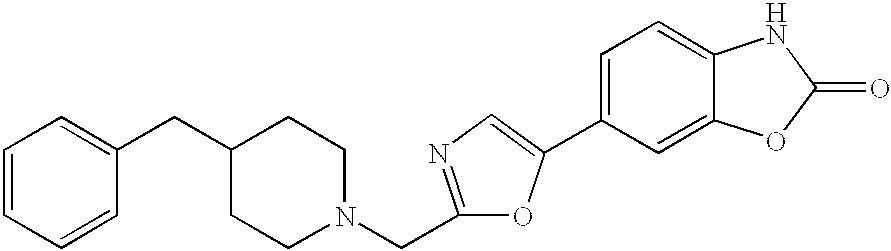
C1=CC=CC(CC2CCN(CC3=NC=C(C4=CC=C5C(=C4)OC(=O)N5)O3)CC2)=C1
